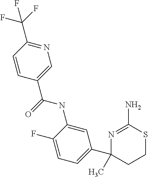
CC1(C2=CC=C(F)C(NC(C3=CN=C(C(F)(F)F)C=C3)=O)=C2)N=C(N)SCC1
